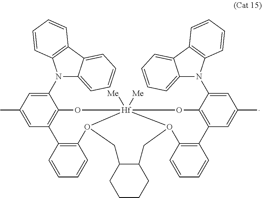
C1(N2C3=CC=CC=C3C3=C2C=CC=C3)=CC(C)=CC2=C1O[Hf]13([Me])([Me])O(C4=C2C=CC=C4)CC2C(CCCC2)CO1C1=C(C=CC=C1)C1=C(C(N2C4=CC=CC=C4C4=C2C=CC=C4)=CC(C)=C1)O3
